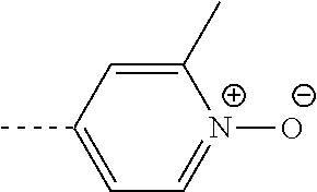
C1(C)=CC(C)=CC=[N+]1[O-]
